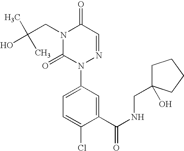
C1(C(NCC2(O)CCCC2)=O)=CC(N2N=CC(=O)N(CC(C)(C)O)C2=O)=CC=C1Cl
